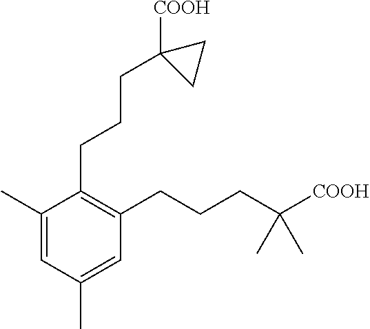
C1(C)=CC(C)=CC(CCCC([COOH])(C)C)=C1CCCC1([COOH])CC1
